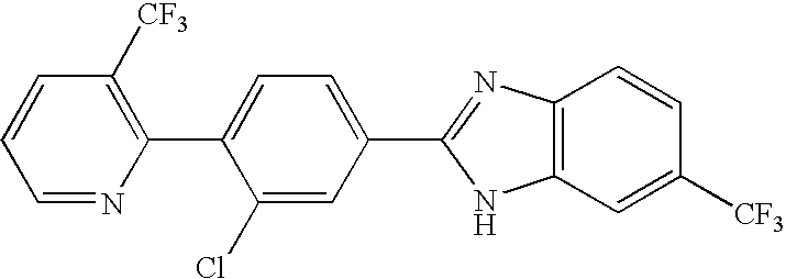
C1=NC(C2=CC=C(C3=NC4=C(N3)C=C([CF3])C=C4)C=C2Cl)=C([CF3])C=C1
